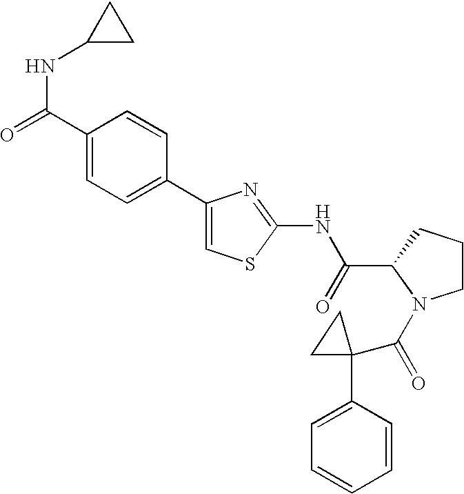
C1CCC(C(=O)NC2=NC(C3=CC=C(C(=O)NC4CC4)C=C3)=CS2)N1C(C1(C2=CC=CC=C2)CC1)=O
